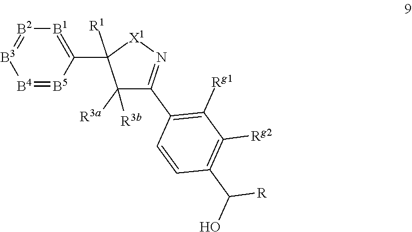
[B1]1=C(C2([R1])C([R3a])([R3b])C(C3=C([Rg1])C([Rg2])=C(C(O)[R])C=C3)=N[X1]2)[B5]=[B4][B3]=[B2]1
